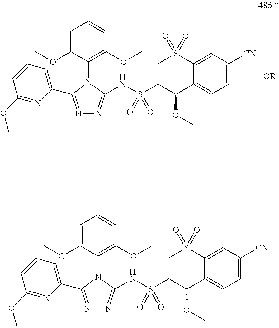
C1=C(OC)C(N2C(C3=CC=CC(OC)=N3)=NN=C2NS(CC(C2=CC=C([CN])C=C2S(C)(=O)=O)OC)(=O)=O)=C(OC)C=C1.C1=C(OC)C(N2C(C3=CC=CC(OC)=N3)=NN=C2NS(CC(C2=CC=C([CN])C=C2S(C)(=O)=O)OC)(=O)=O)=C(OC)C=C1
